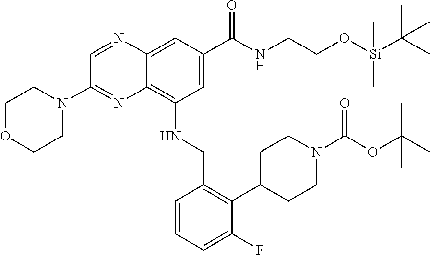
C1OCCN(C2=NC3=C(NCC4=C(C5CCN(C(OC(C)(C)C)=O)CC5)C(F)=CC=C4)C=C(C(NCCO[Si](C)(C(C)(C)C)C)=O)C=C3N=C2)C1
